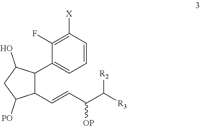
C1(C2=CC=CC([X])=C2F)C(C=CC(C([R3])[R2])[OP])C([PO])CC1O
